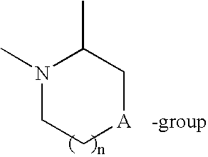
N1(C)CC[A]CC1C
